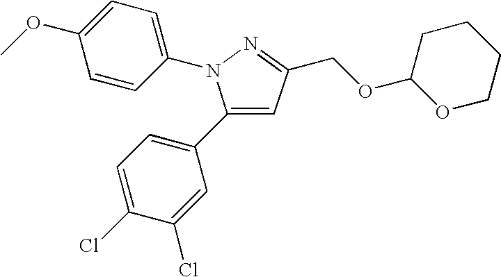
C1(C2=CC=C(Cl)C(Cl)=C2)=CC(COC2OCCCC2)=NN1C1=CC=C(OC)C=C1
